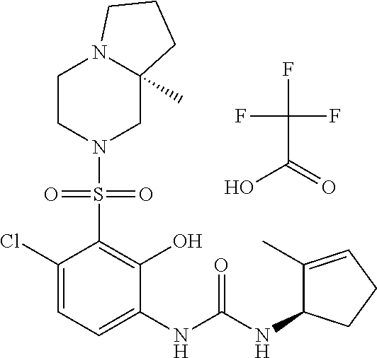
C1(Cl)=CC=C(NC(NC2C(C)=CCC2)=O)C(O)=C1S(=O)(=O)N1CC2(C)N(CC1)CCC2.FC(F)(F)C(=O)O
